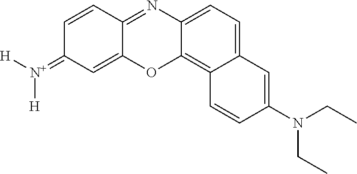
C12=C3C(=CC=C1N=C1C(=CC(=[N+]([H])[H])C=C1)O2)C=C(N(CC)CC)C=C3
